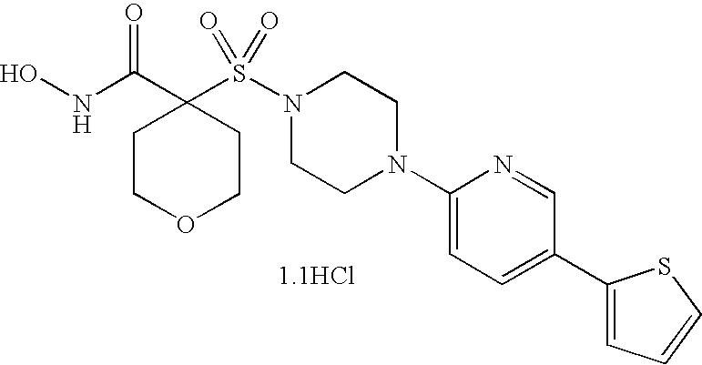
[1.1HCl].ONC(C1(S(N2CCN(C3=CC=C(C4=CC=CS4)C=N3)CC2)(=O)=O)CCOCC1)=O
